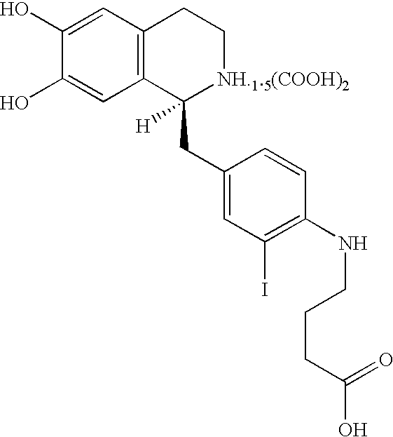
C12=C(C=C(O)C(O)=C1)CC[NH.1.5(COOH)2]C2(CC1=CC(I)=C(NCCCC(O)=O)C=C1)[H]
